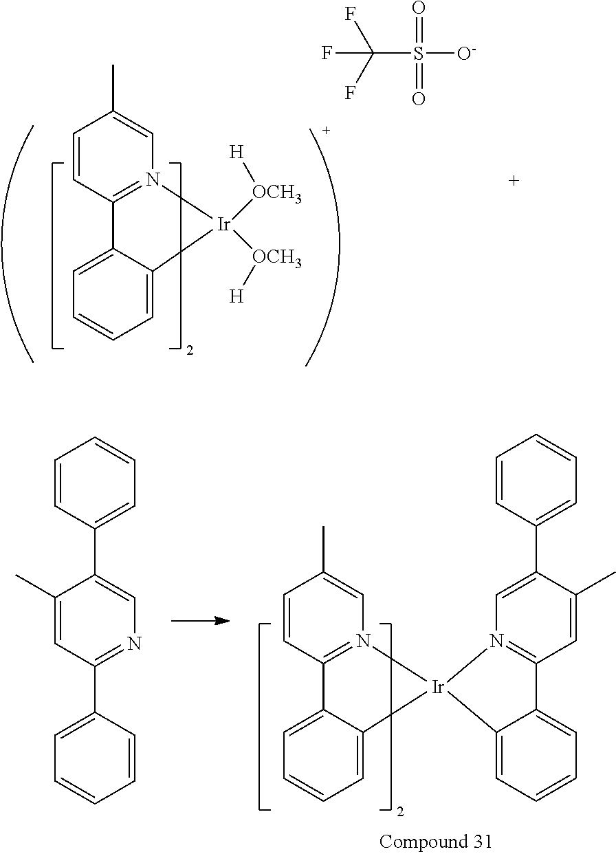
C1=CC2=N(C=C1C)[Ir]([OCH3][H])([OCH3][H])C1=CC=CC=C21.C(S([O-])(=O)=O)(F)(F)F.C1=CC2=N(C=C1C)[Ir]1(C3=CC=CC=C23)N2=C(C=C(C)C(C3=CC=CC=C3)=C2)C2=CC=CC=C21.C1(C)=CC(C2=CC=CC=C2)=NC=C1C1=CC=CC=C1
